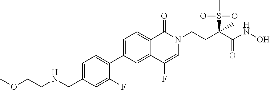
C1=C(CNCCOC)C=C(F)C(C2=CC=C3C(=C2)C(F)=CN(CCC(C(NO)=O)(S(C)(=O)=O)C)C3=O)=C1
